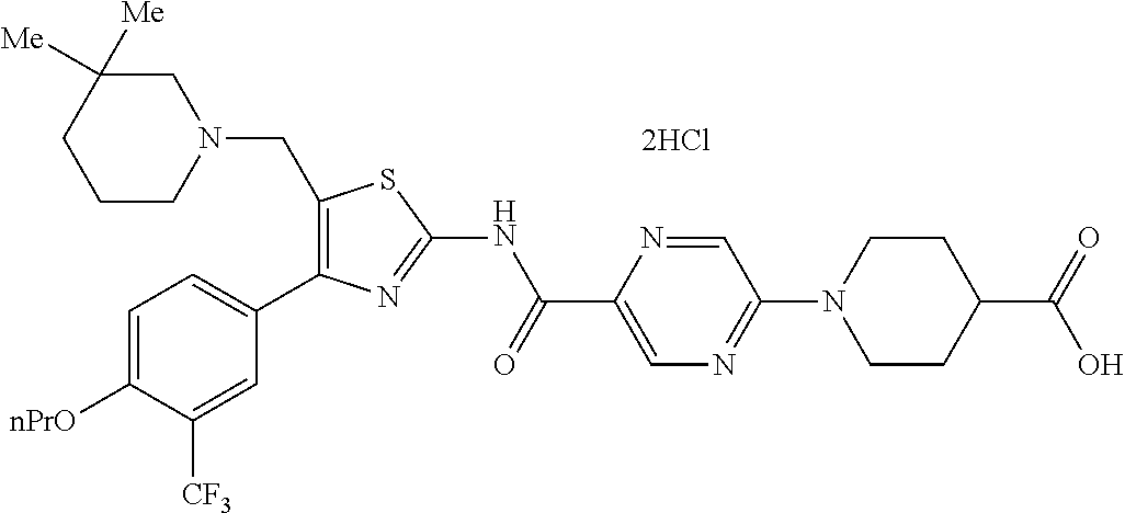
C1=C([nPrO])C([CF3])=CC(C2=C(CN3CC([Me])([Me])CCC3)SC(NC(C3=CN=C(N4CCC(C(=O)O)CC4)C=N3)=O)=N2)=C1.[2HCl]
